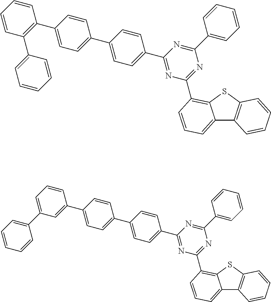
C12=CC=CC(C3=NC(C4=CC=CC=C4)=NC(C4=CC=C(C5=CC=C(C6=C(C7=CC=CC=C7)C=CC=C6)C=C5)C=C4)=N3)=C1SC1=C2C=CC=C1.C12=CC=CC(C3=NC(C4=CC=CC=C4)=NC(C4=CC=C(C5=CC=C(C6=CC(C7=CC=CC=C7)=CC=C6)C=C5)C=C4)=N3)=C1SC1=C2C=CC=C1
